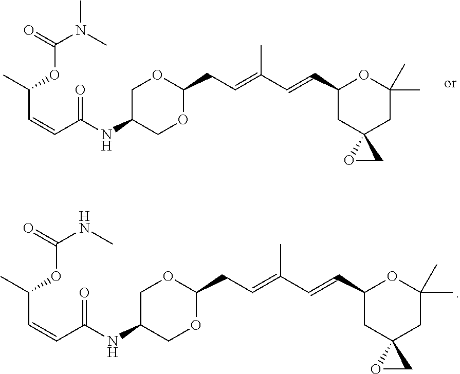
O=C(N(C)C)OC(C=CC(NC1COC(CC=C(C=CC2CC3(CC(C)(C)O2)OC3)C)OC1)=O)C.O=C(OC(C=CC(NC1COC(CC=C(C=CC2CC3(CC(C)(C)O2)OC3)C)OC1)=O)C)NC
